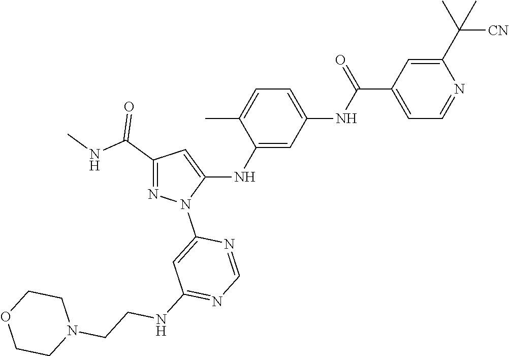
C1(C(NC)=O)=NN(C2=CC(NCCN3CCOCC3)=NC=N2)C(NC2=CC(NC(C3=CC=NC(C(C)([CN])C)=C3)=O)=CC=C2C)=C1
